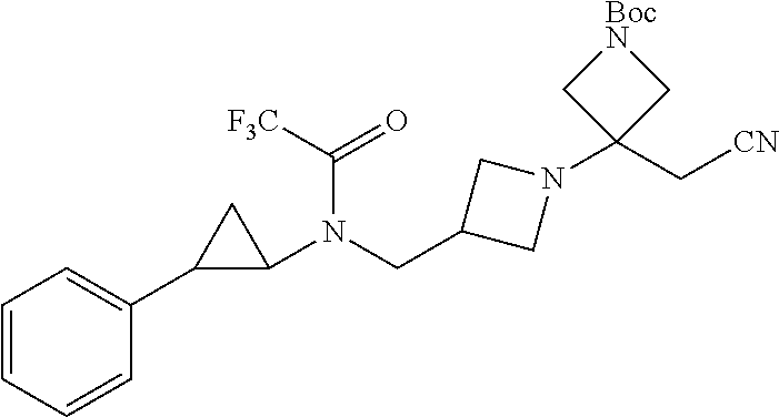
C1=CC=CC(C2C(N(CC3CN(C4(C[CN])C[BocN]C4)C3)C(=O)[F3C])C2)=C1
